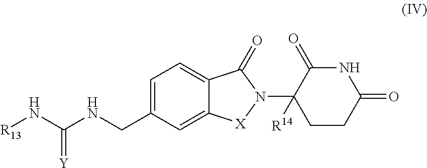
C1=C(CNC(N[R13])=[Y])C=C2C(=C1)C(=O)N(C1([R14])CCC(=O)NC1=O)[X]2
